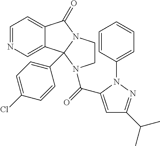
C1=NC=C2C(=C1)C(=O)N1CCN(C(=O)C3=CC(C(C)C)=NN3C3=CC=CC=C3)C21C1=CC=C(Cl)C=C1
